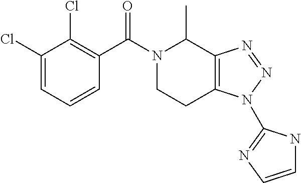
C1(Cl)=CC=CC(C(N2C(C)C3=C(CC2)N(C2=NC=CN2)N=N3)=O)=C1Cl
